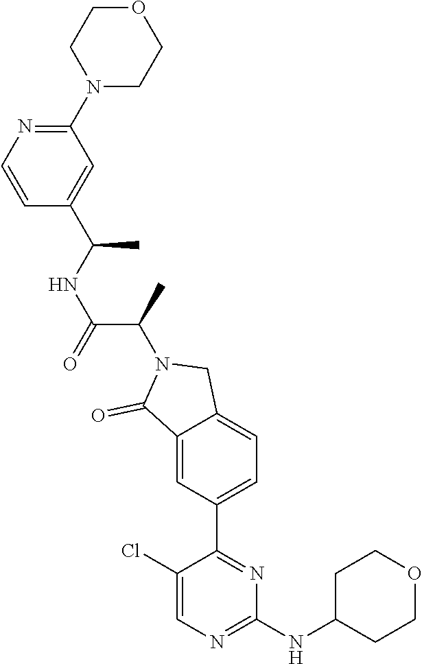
C1(NC2CCOCC2)=NC=C(Cl)C(C2=CC=C3C(=C2)C(=O)N(C(C)C(NC(C)C2=CC(N4CCOCC4)=NC=C2)=O)C3)=N1
